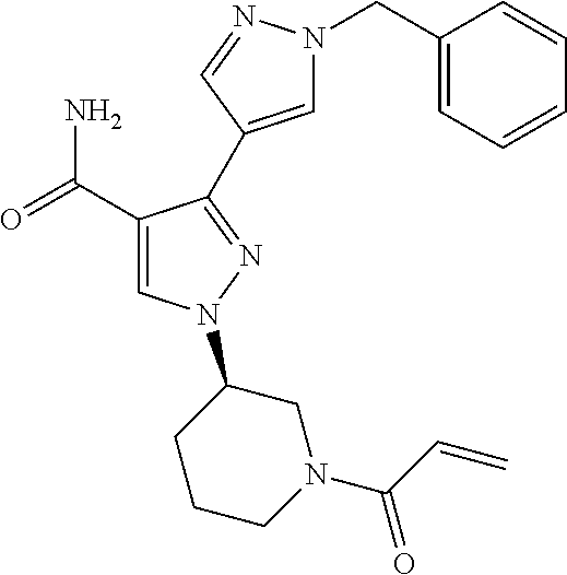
C1(C(=O)N)=CN(C2CCCN(C(C=C)=O)C2)N=C1C1=CN(CC2=CC=CC=C2)N=C1
